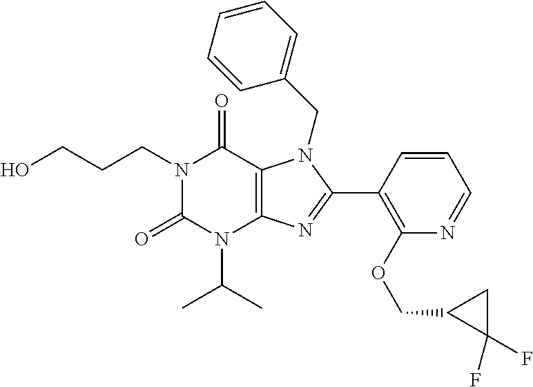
OCCCN1C(=O)N(C(C)C)C2=C(C1=O)N(CC1=CC=CC=C1)C(C1=C(OCC3C(F)(F)C3)N=CC=C1)=N2
